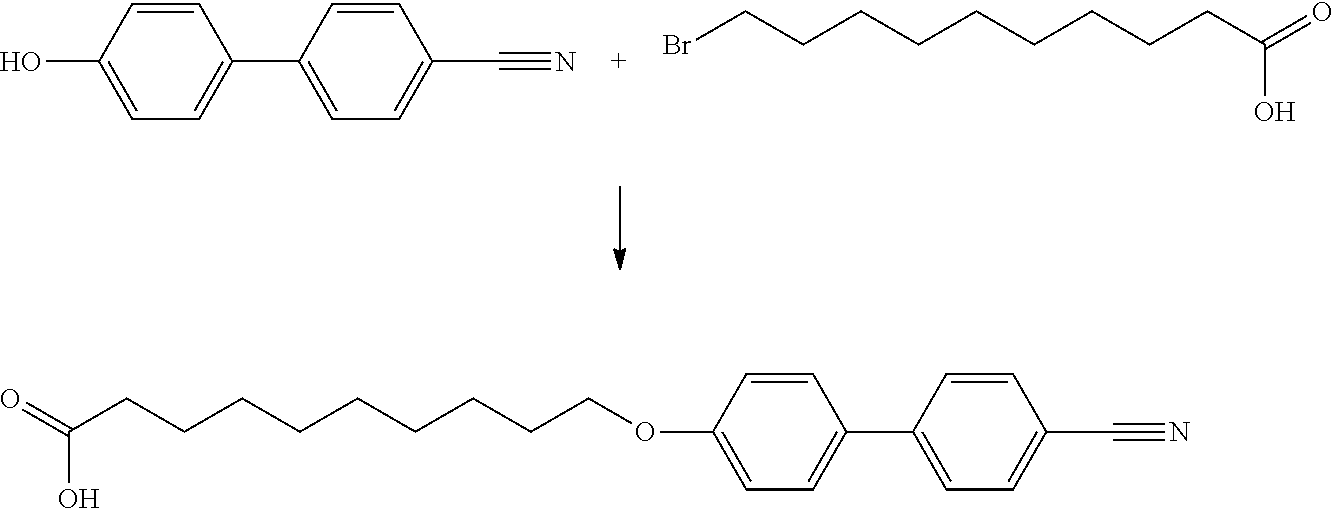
C1=CC(O)=CC=C1C1=CC=C(C#N)C=C1.BrCCCCCCCCCC(=O)O.C1=CC(OCCCCCCCCCC(=O)O)=CC=C1C1=CC=C(C#N)C=C1
